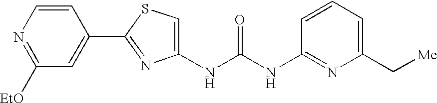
N(C(NC1=NC(C[Me])=CC=C1)=O)C1=CSC(C2=CC([EtO])=NC=C2)=N1
